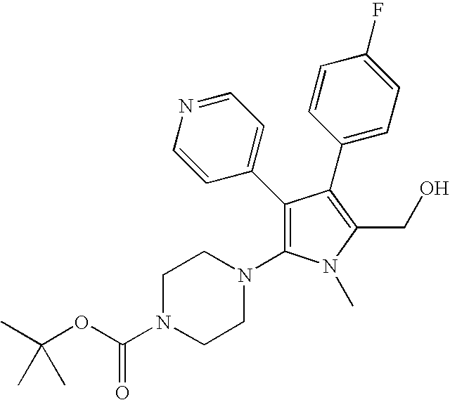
C1(C2=CC=NC=C2)=C(N2CCN(C(OC(C)(C)C)=O)CC2)N(C)C(CO)=C1C1=CC=C(F)C=C1
